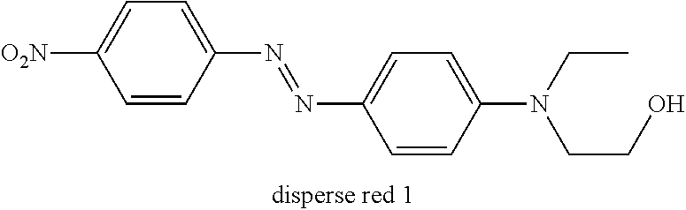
C1=CC(N=NC2=CC=C(N(CCO)CC)C=C2)=CC=C1[O2N]
